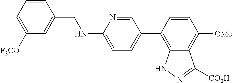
C1=CC(CNC2=CC=C(C3=C4C(=C([OMe])C=C3)C([CO2H])=NN4)C=N2)=CC([F3CO])=C1
